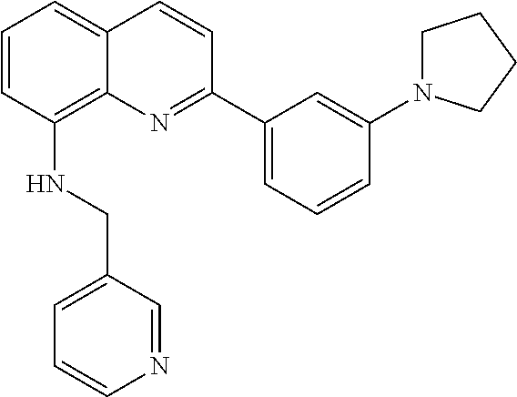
C1=CC(NCC2=CC=CN=C2)=C2C(=C1)C=CC(C1=CC=CC(N3CCCC3)=C1)=N2
